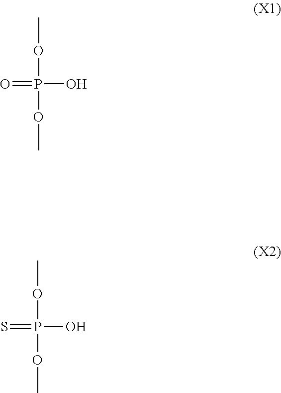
COP(=O)(O)OC.COP(=S)(O)OC
